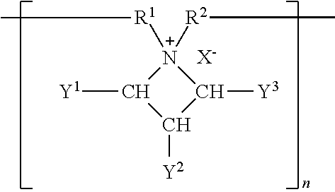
[N+]1([R2]CCC)([R1]CCC)C([Y1])C([Y2])C1[Y3].[X-]
